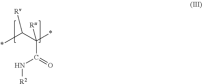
[Rv]C(C(C(=O)N[R2])(*)[Ru])*
